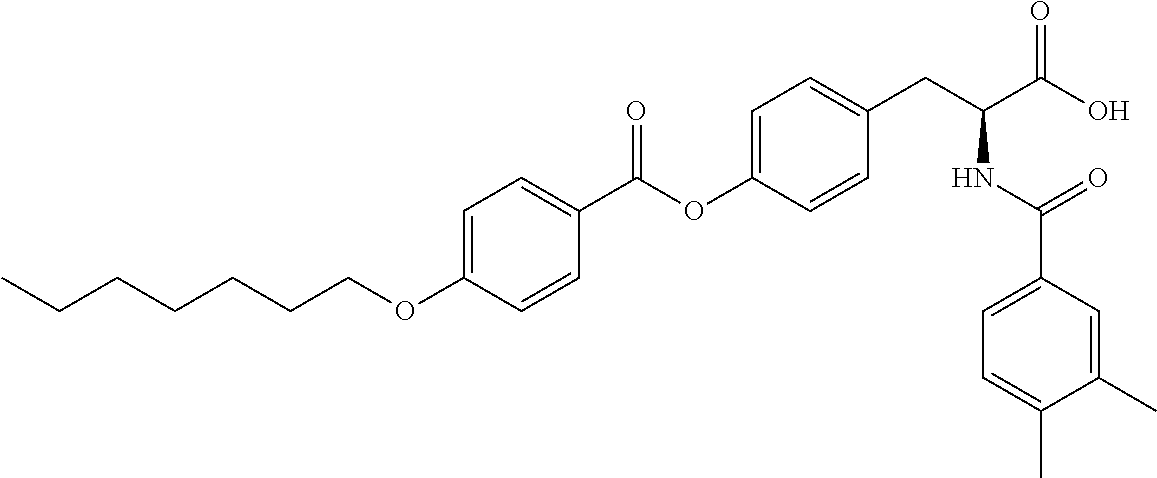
C1=C(OCCCCCCC)C=CC(C(OC2=CC=C(CC(C(O)=O)NC(C3=CC=C(C)C(C)=C3)=O)C=C2)=O)=C1
